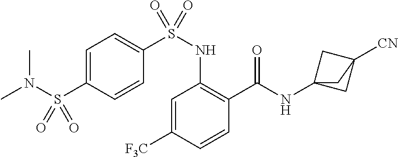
C1=C([F3C])C=CC(C(=O)NC23CC([CN])(C2)C3)=C1NS(C1=CC=C(S(N(C)C)(=O)=O)C=C1)(=O)=O
